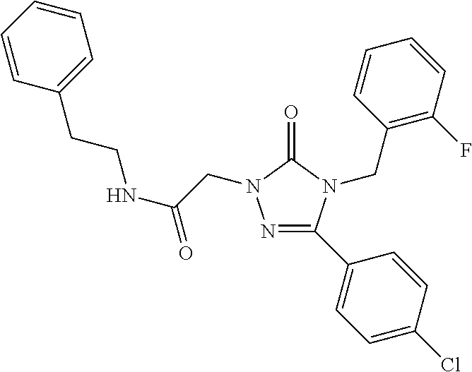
C1=CC=CC=C1CCNC(=O)CN1N=C(C2=CC=C(Cl)C=C2)N(CC2=C(F)C=CC=C2)C1=O
